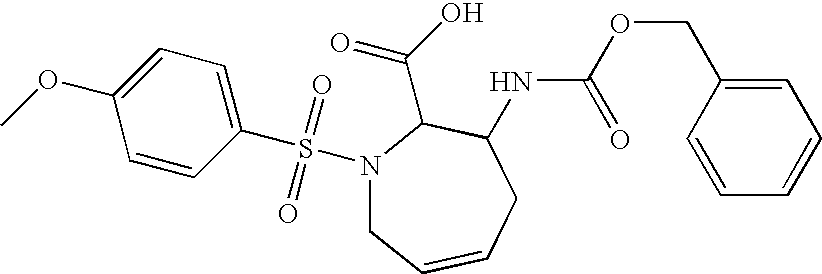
N1(S(C2=CC=C(OC)C=C2)(=O)=O)CC=CCC(NC(OCC2=CC=CC=C2)=O)C1C(O)=O
